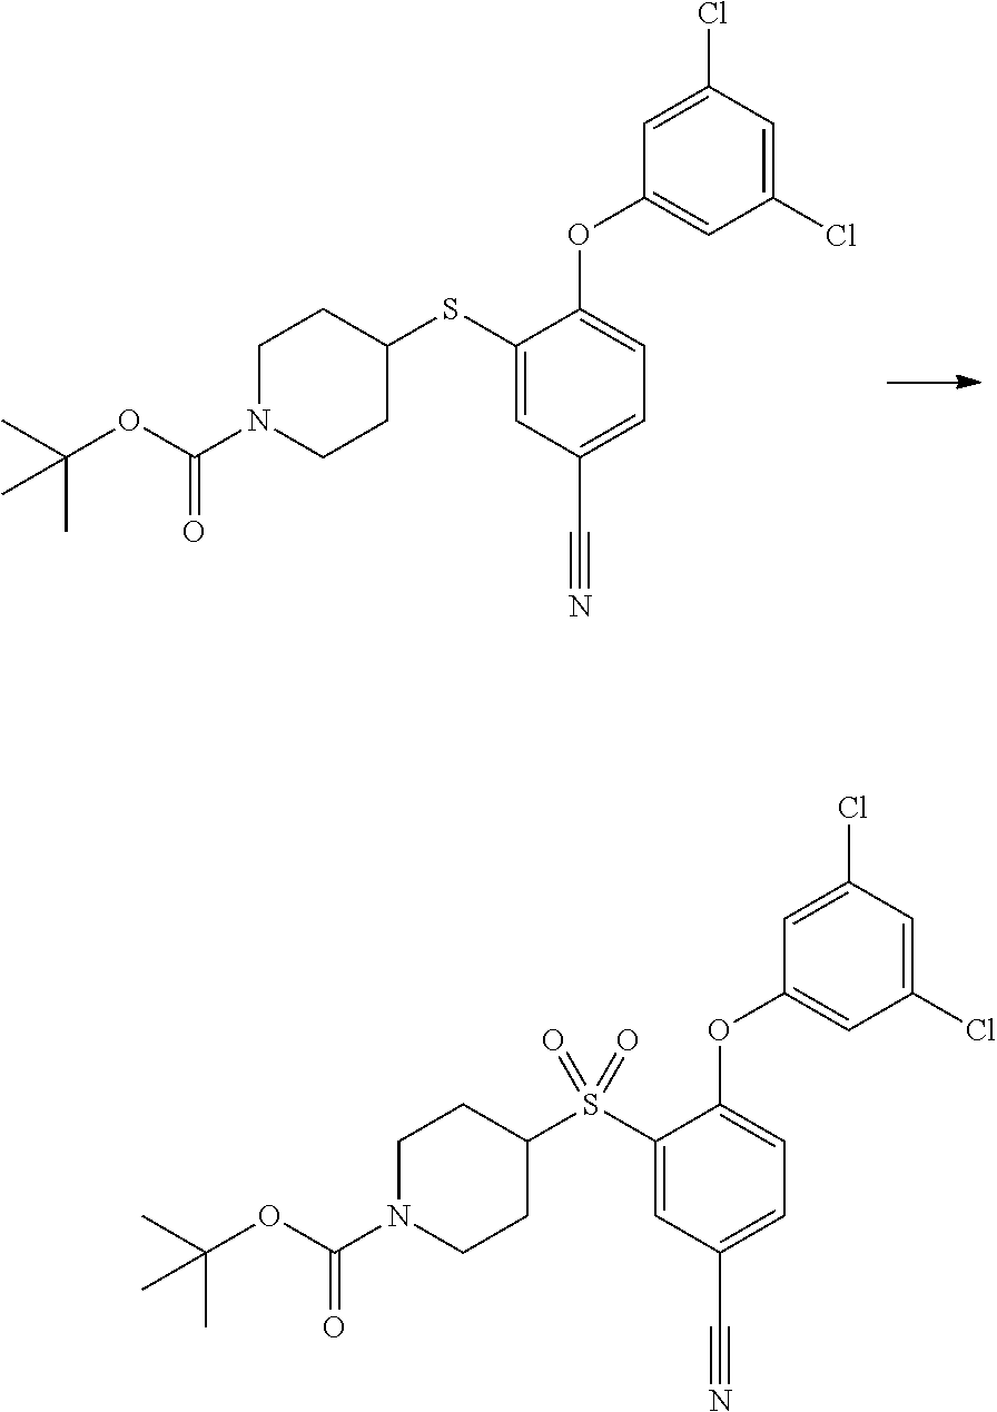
C1(Cl)=CC(Cl)=CC(OC2=CC=C(C#N)C=C2SC2CCN(C(=O)OC(C)(C)C)CC2)=C1.C1(Cl)=CC(Cl)=CC(OC2=CC=C(C#N)C=C2S(C2CCN(C(=O)OC(C)(C)C)CC2)(=O)=O)=C1
